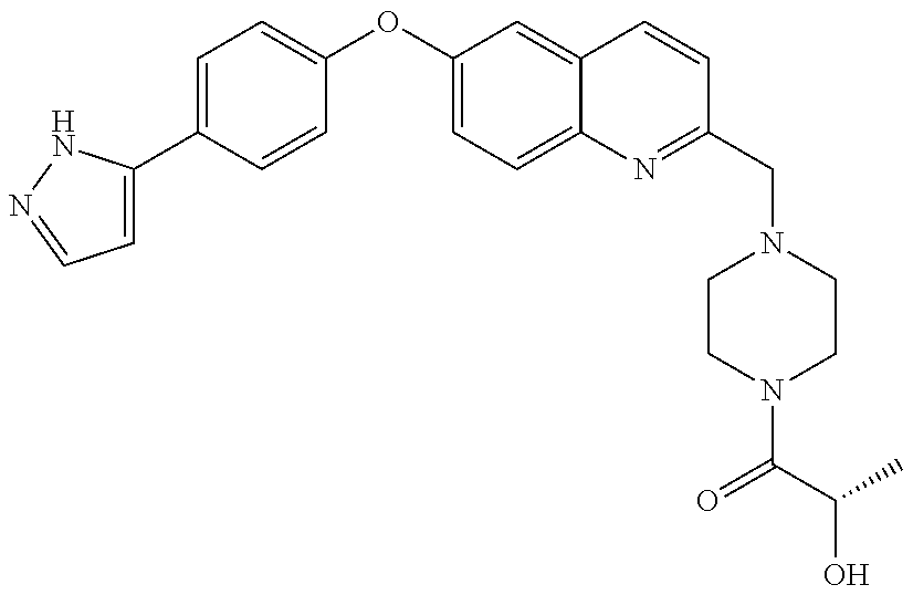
C1=C(C2=CC=C(OC3=CC=C4C(=C3)C=CC(CN3CCN(C(C(C)O)=O)CC3)=N4)C=C2)NN=C1
